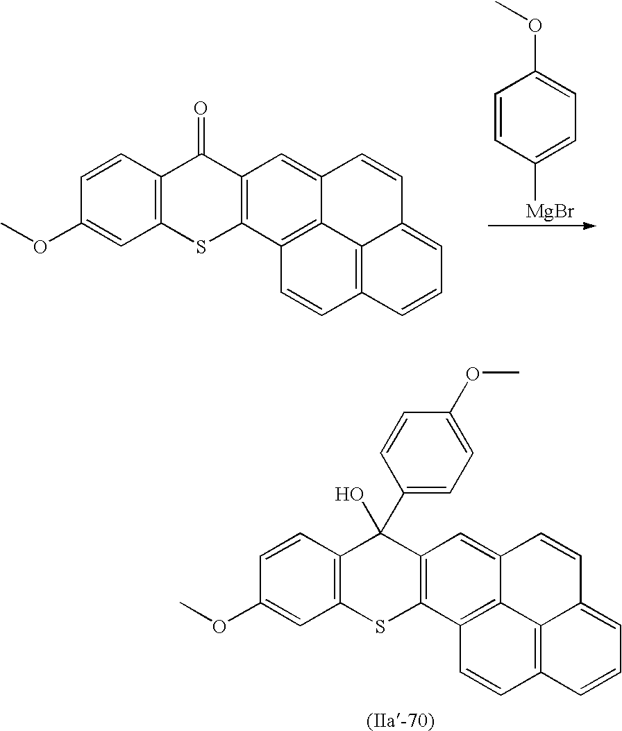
C1=CC([MgBr])=CC=C1OC.C12=C(C=CC(OC)=C1)C(=O)C1=C(S2)C2=C3C(=C1)C=CC1=CC=CC(=C31)C=C2.C12=C(C=CC(OC)=C1)C(O)(C1=CC=C(OC)C=C1)C1=C(S2)C2=C3C(=C1)C=CC1=CC=CC(=C31)C=C2
